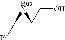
[Ph]C1C(CO)[BusN]1
